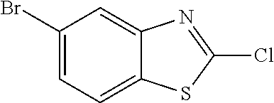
C1(Br)=CC=C2C(=C1)N=C(Cl)S2
